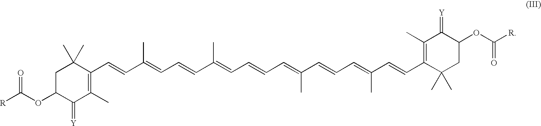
[R]C(OC1C(=[Y])C(C)=C(C=CC(=CC=CC(=CC=CC=C(C=CC=C(C=CC2=C(C)C(=[Y])C(OC([R])=O)CC2(C)C)C)C)C)C)C(C)(C)C1)=O
